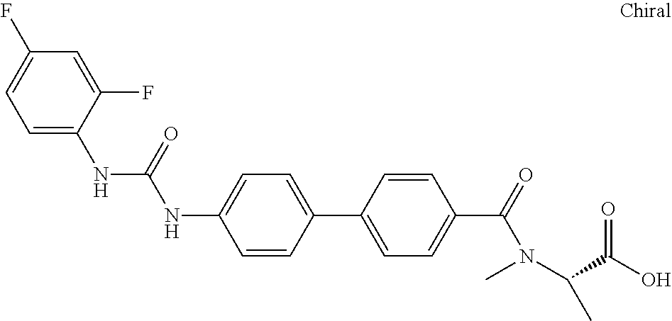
C1=CC(C2=CC=C(C(=O)N(C)C(C(O)=O)C)C=C2)=CC=C1NC(NC1=CC=C(F)C=C1F)=O
